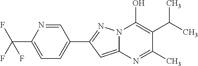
C12=CC(C3=CC=C(C(F)(F)F)N=C3)=NN1C(O)=C(C(C)C)C(C)=N2
